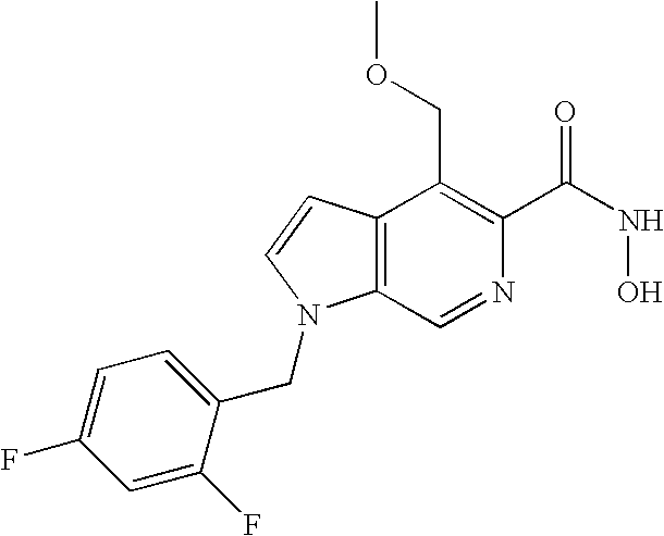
C12=C(C=CN1CC1=CC=C(F)C=C1F)C(COC)=C(C(NO)=O)N=C2
